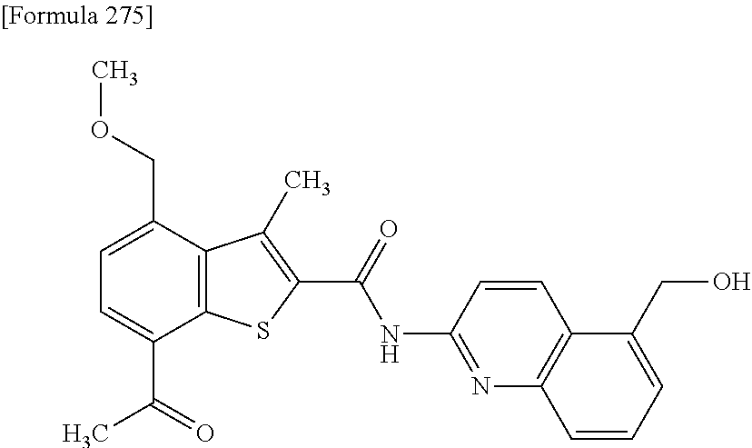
C1=C(C(=O)C)C2=C(C(COC)=C1)C(C)=C(C(=O)NC1=NC3=C(C=C1)C(CO)=CC=C3)S2
